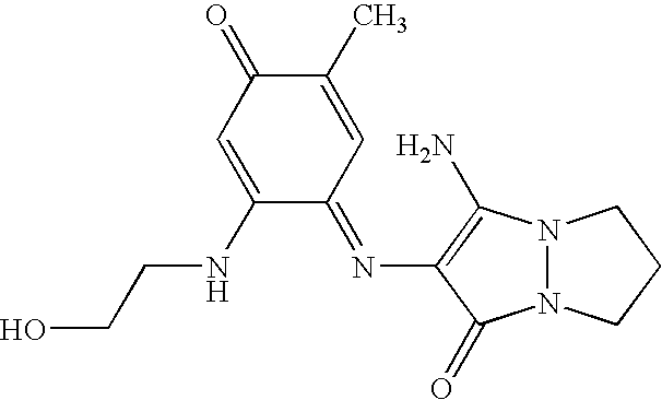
N12N(C(N)=C(N=C3C=C(C)C(=O)C=C3NCCO)C1=O)CCC2
